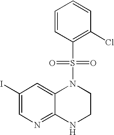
C12=CC(I)=CN=C1NCCN2S(C1=C(Cl)C=CC=C1)(=O)=O
